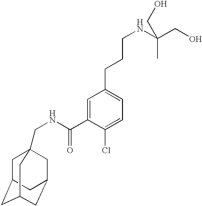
C1C2CC3CC(CC1(CNC(C1=CC(CCCNC(CO)(C)CO)=CC=C1Cl)=O)C3)C2
